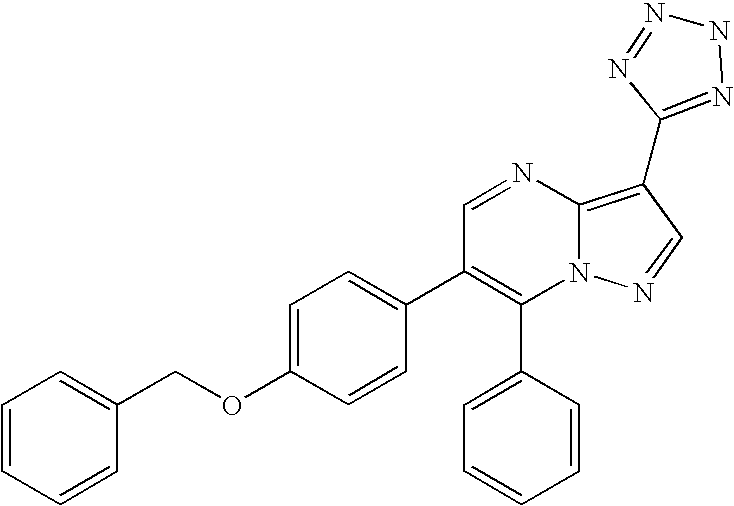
C1(C2=CC=CC=C2)=C(C2=CC=C(OCC3=CC=CC=C3)C=C2)C=NC2=C(C3=NNN=N3)C=NN12
